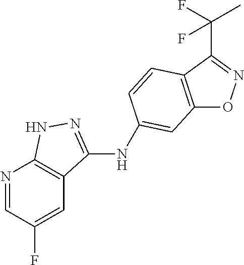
C12=C(C(C(C)(F)F)=NO1)C=CC(NC1=NNC3=C1C=C(F)C=N3)=C2
